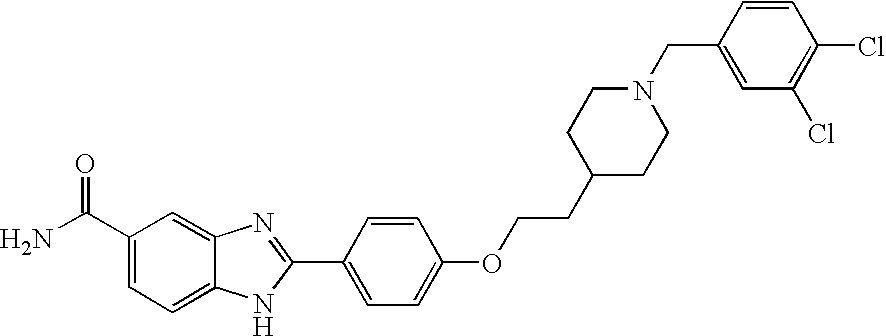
C12=CC(C(=O)N)=CC=C1NC(C1=CC=C(OCCC3CCN(CC4=CC(Cl)=C(Cl)C=C4)CC3)C=C1)=N2
